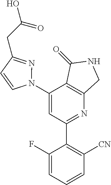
C1(N2N=C(CC(O)=O)C=C2)=CC(C2=C([CN])C=CC=C2F)=NC2=C1C(=O)NC2
